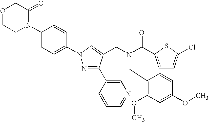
C1=C(N2CCOCC2=O)C=CC(N2N=C(C3=CN=CC=C3)C(CN(C(=O)C3=CC=C(Cl)S3)CC3=C(OC)C=C(OC)C=C3)=C2)=C1
